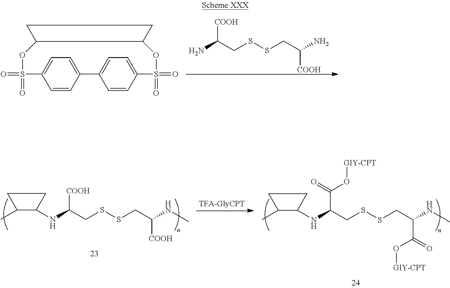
C(N)(CSSCC([COOH])N)[COOH].C1=CC2=CC=C1S(=O)(=O)OC1C(OS(=O)(=O)C3=CC=C2C=C3)CC1.CC1C(NC(CSSCC([COOH])NC)[COOH])CC1.CC1C(NC(CSSCC(C(O[GlY-CPT])=O)NC)C(O[GlY-CPT])=O)CC1
